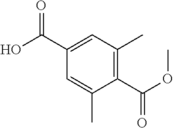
C1(C(OC)=O)=C(C)C=C(C(O)=O)C=C1C
